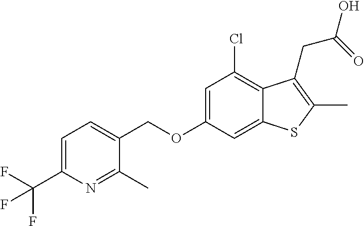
C1=C(C(F)(F)F)N=C(C)C(COC2=CC(Cl)=C3C(=C2)SC(C)=C3CC(O)=O)=C1
